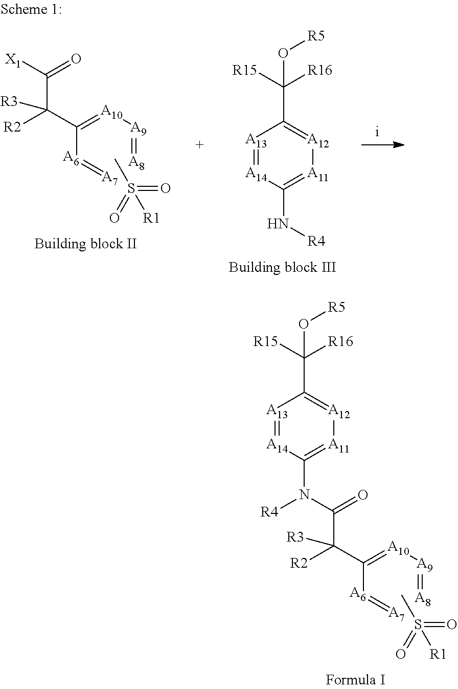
[A9]([A10]=C([A6]=[A7])C([R2])(C(=O)[X1])[R3])=[A8].CS(=O)(=O)[R1].C1(N[R4])=[A11][A12]=C(C([R15])([R16])O[R5])[A13]=[A14]1.[A9]([A10]=C([A6]=[A7])C([R2])(C(=O)N(C1=[A11][A12]=C(C([R16])([R15])O[R5])[A13]=[A14]1)[R4])[R3])=[A8].CS(=O)(=O)[R1]
